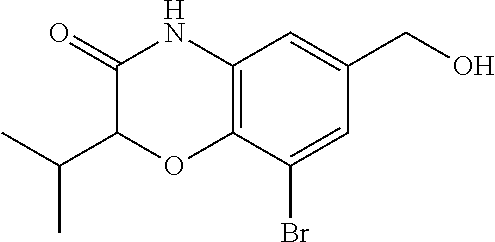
C1(=O)C(C(C)C)OC2=C(N1)C=C(CO)C=C2Br
